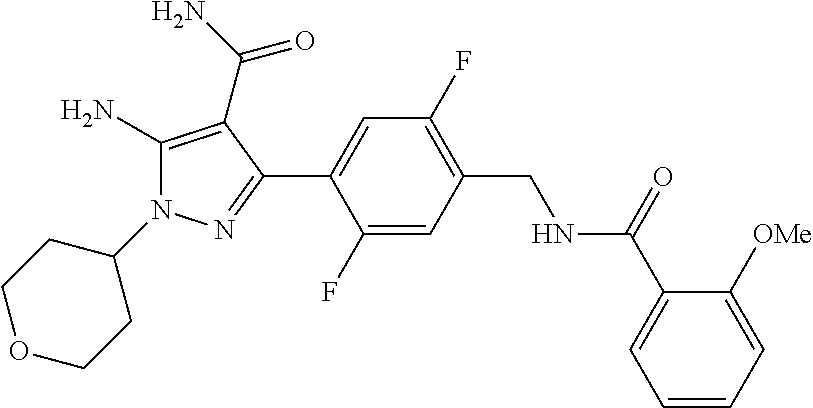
C1=C(F)C(C2=NN(C3CCOCC3)C(N)=C2C(=O)N)=CC(F)=C1CNC(C1=CC=CC=C1[OMe])=O
